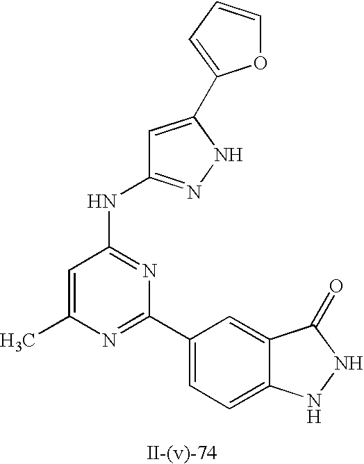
C1=C(C2=CC=CO2)NN=C1NC1=NC(C2=CC=C3C(=C2)C(=O)NN3)=NC(C)=C1
